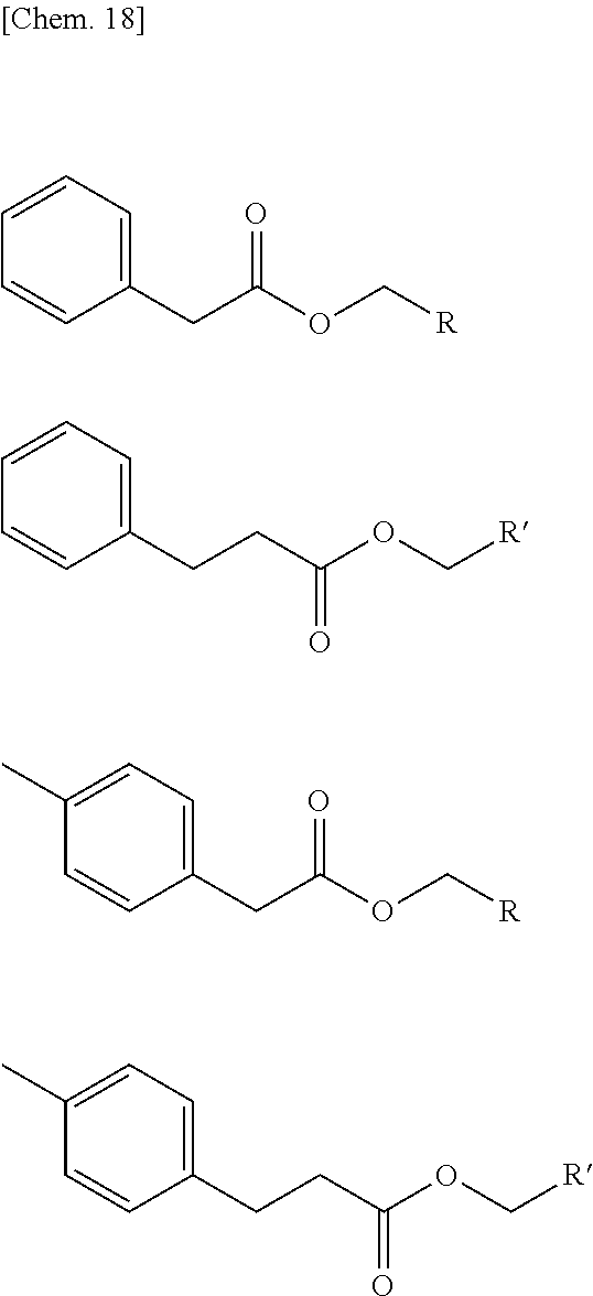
C1(CC(OC[R])=O)=CC=CC=C1.C1(CCC(OC[R])=O)=CC=CC=C1.C1(CC(OC[R])=O)=CC=C(C)C=C1.C1(CCC(OC[R])=O)=CC=C(C)C=C1
